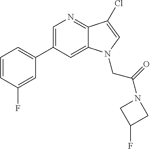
C1=C(C2=CC=CC(F)=C2)C=C2C(=N1)C(Cl)=CN2CC(N1CC(F)C1)=O
